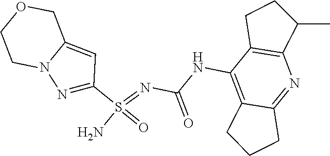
C(NC1=C2C(=NC3=C1CCC3C)CCC2)(N=S(N)(=O)C1=NN2C(=C1)COCC2)=O
